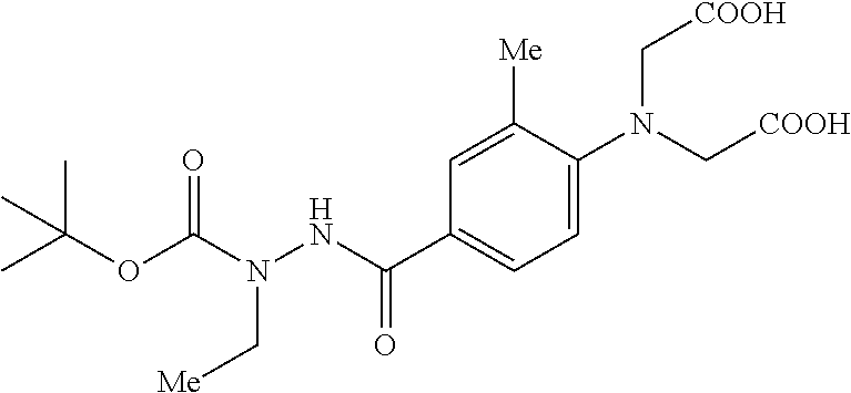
C1=C(N(C[COOH])C[COOH])C([Me])=CC(C(=O)NN(C[Me])C(=O)OC(C)(C)C)=C1
